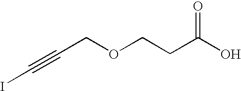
C(COCCC(O)=O)#CI
